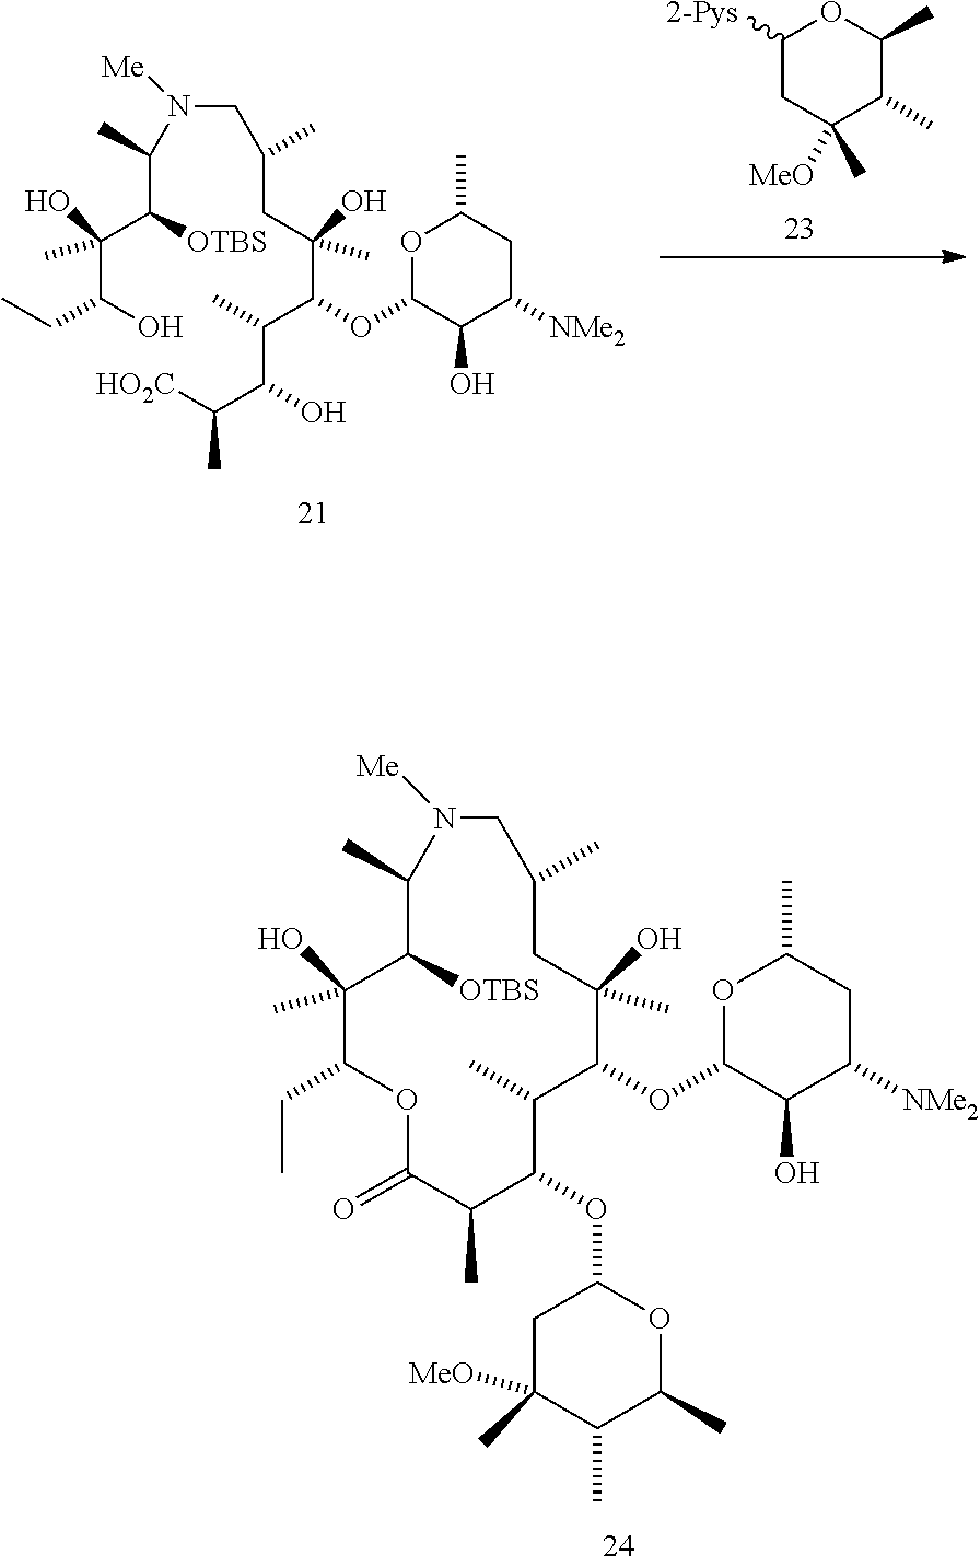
C1([2-Pys])CC([MeO])(C)C(C)C(C)O1.C(CC(O)(C(OC1C(O)C([NMe2])CC(C)O1)C(C)C(O)C([HO2C])C)C)(C)CN([Me])C(C(C(O)(C(O)CC)C)[OTBS])C.C1(C)CC(O)(C)C(OC2C(O)C([NMe2])CC(C)O2)C(C)C(OC2CC(C)([MeO])C(C)C(C)O2)C(C)C(=O)OC(CC)C(O)(C)C([OTBS])C(C)N([Me])C1
